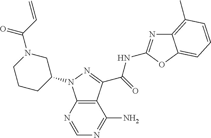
C12=C(N=CN=C1N)N(C1CN(C(C=C)=O)CCC1)N=C2C(=O)NC1=NC2=C(C)C=CC=C2O1
